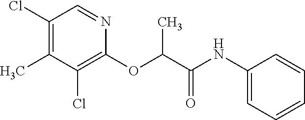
C1(Cl)=C(C)C(Cl)=C(OC(C(NC2=CC=CC=C2)=O)C)N=C1
